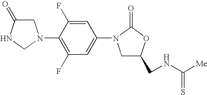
C1C(=O)NCN1C1=C(F)C=C(N2CC(CNC([Me])=S)OC2=O)C=C1F
